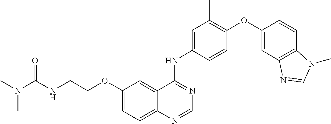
C12=CC=C(OCCNC(N(C)C)=O)C=C1C(NC1=CC(C)=C(OC3=CC4=C(C=C3)N(C)C=N4)C=C1)=NC=N2
